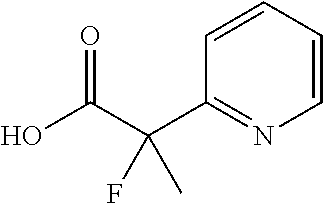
C1=CC=CN=C1C(C(O)=O)(F)C
